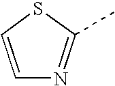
S1C=CN=C1C
